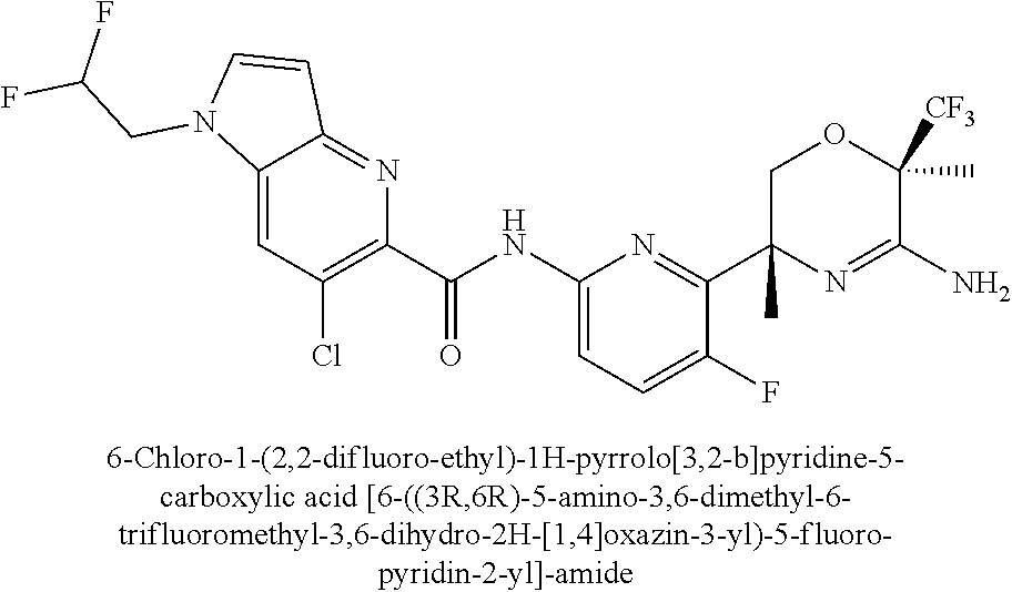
C1(C(NC2=CC=C(F)C(C3(C)N=C(N)C(C)([CF3])OC3)=N2)=O)=C(Cl)C=C2C(=N1)C=CN2CC(F)F
